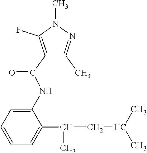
C1(C(NC2=CC=CC=C2C(CC(C)C)C)=O)=C(F)N(C)N=C1C
